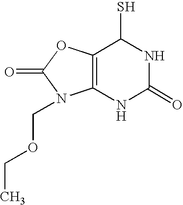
C12=C(OC(=O)N1COCC)C(S)NC(=O)N2
